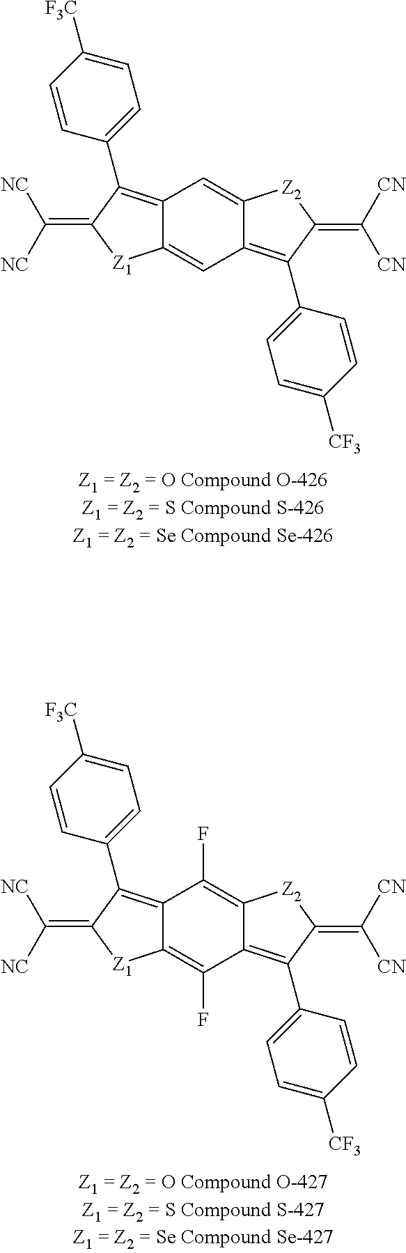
C12=C(C3=CC=C([F3C])C=C3)C(=C([NC])[NC])[Z1]C1=CC1=C(C3=CC=C([CF3])C=C3)C(=C([CN])[CN])[Z2]C1=C2.C12=C(C3=CC=C([F3C])C=C3)C(=C([NC])[NC])[Z1]C1=C(F)C1=C(C3=CC=C([CF3])C=C3)C(=C([CN])[CN])[Z2]C1=C2F
